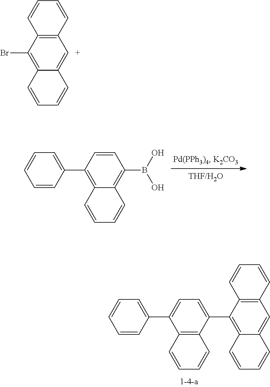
C1=C(C2=CC=C(C3=C4C(=CC5=C3C=CC=C5)C=CC=C4)C3=C2C=CC=C3)C=CC=C1.C1=C(C2=C3C(=C(B(O)O)C=C2)C=CC=C3)C=CC=C1.C1=CC2=C(C=C1)C(Br)=C1C(=[C+]2)C=CC=C1
